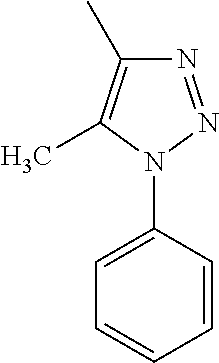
N1=NN(C2=CC=CC=C2)C(C)=C1C
